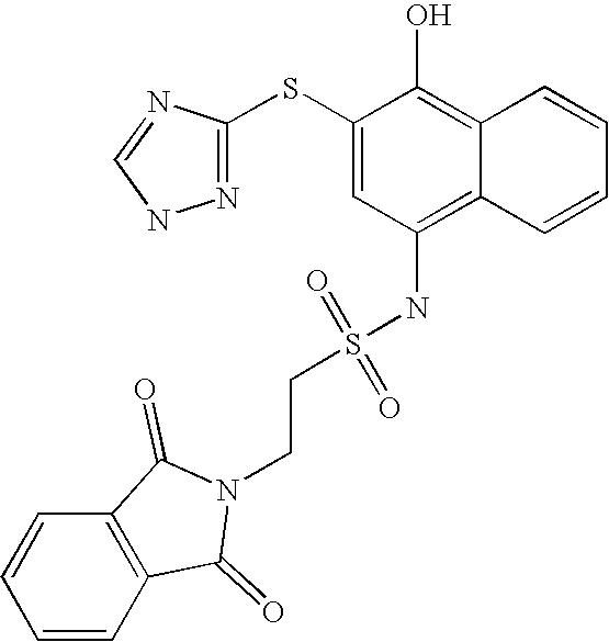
C(CS(NC1=C2C(=C(O)C(SC3=NNC=N3)=C1)C=CC=C2)(=O)=O)N1C(=O)C2=C(C=CC=C2)C1=O
